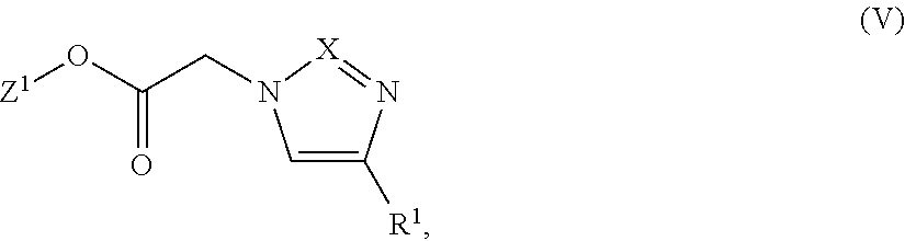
C1=C([R1])N=[X]N1CC(O[Z1])=O
